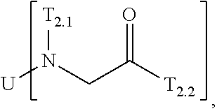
[U]N(CC([T2.2])=O)[T2.1]
